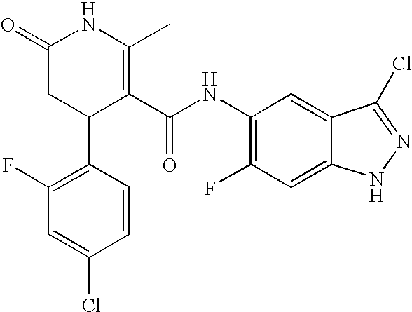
C1(F)=C(C2C(C(NC3=C(F)C=C4C(=C3)C(Cl)=NN4)=O)=C(C)NC(=O)C2)C=CC(Cl)=C1
